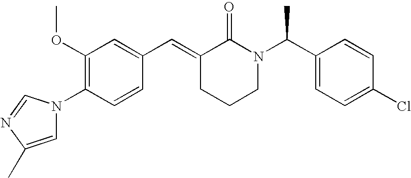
C1=CC(N2C=C(C)N=C2)=C(OC)C=C1C=C1CCCN(C(C2=CC=C(Cl)C=C2)C)C1=O
